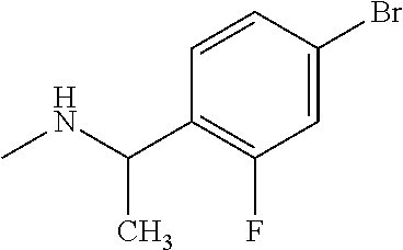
N(C)C(C)C1=C(F)C=C(Br)C=C1
